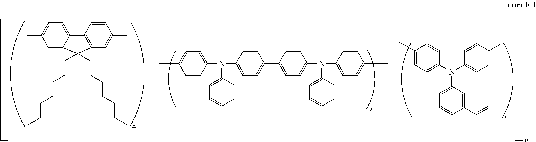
CC1=CC=C(N(C2=CC=CC=C2)C2=CC=C(C3=CC=C(N(C4=CC=CC=C4)C4=CC=C(C)C=C4)C=C3)C=C2)C=C1.C1=C2C(=CC=C1C)C1=C(C=C(C)C=C1)C2(CCCCCCCC)CCCCCCCC.CC1=CC=C(N(C2=CC=CC(C=C)=C2)C2=CC=C(C)C=C2)C=C1
